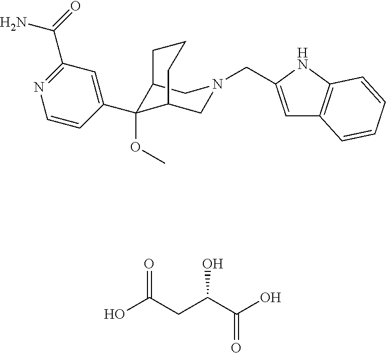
C(N1CC2C(OC)(C3=CC(C(=O)N)=NC=C3)C(C1)CCC2)C1=CC2=C(N1)C=CC=C2.OC(CC(C(O)=O)O)=O
